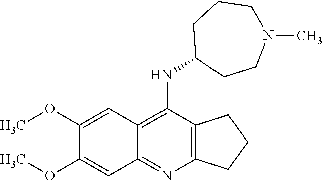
C12=C(N=C3C(=C1NC1CCN(C)CCC1)C=C(OC)C(OC)=C3)CCC2
